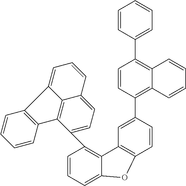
C1(C2=CC=C3C4=C2C2=C(C4=CC=C3)C=CC=C2)=C2C(=CC=C1)OC1=C2C=C(C2=C3C(=C(C4=CC=CC=C4)C=C2)C=CC=C3)C=C1
